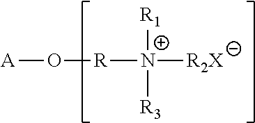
[A]O[R][N+]([R2X])([R1])[R3]
